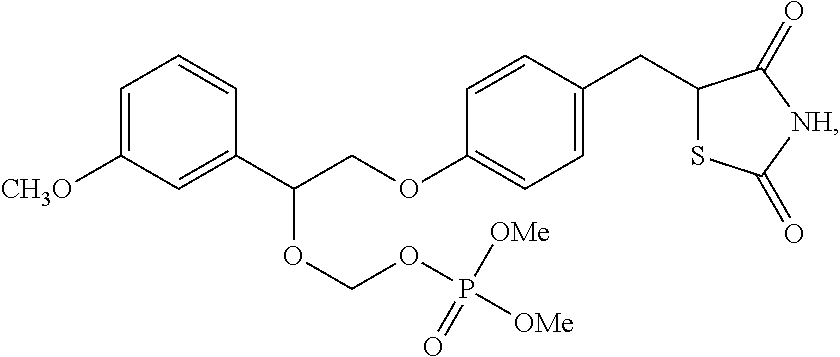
C1=C([CH3O])C=C(C(COC2=CC=C(CC3SC(=O)[NH]C3=O)C=C2)OCOP([OMe])([OMe])=O)C=C1
